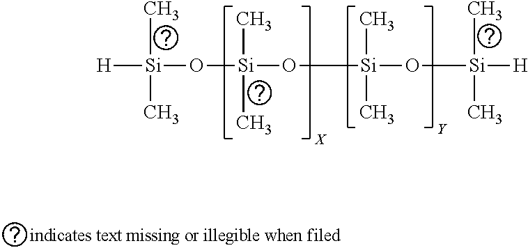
[H][Si](C)(C)O[Si](C)(C)O[Si](C)(C)O[Si](C)(C)[H]
